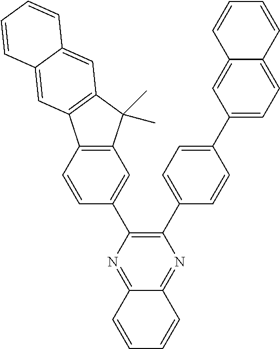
C1(C2=CC=C(C3=CC=C4C(=C3)C=CC=C4)C=C2)=C(C2=CC3=C(C=C2)C2=C(C3(C)C)C=C3C(=C2)C=CC=C3)N=C2C(=N1)C=CC=C2
